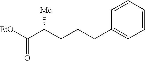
O=C([EtO])C(CCCC1=CC=CC=C1)[Me]
